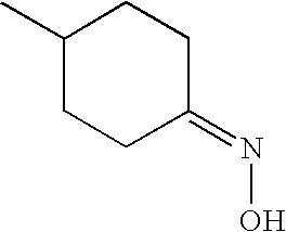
C1(C)CCC(=NO)CC1
